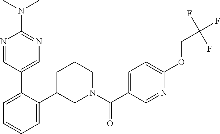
C1=C(C2=CN=C(N(C)C)N=C2)C(C2CN(C(C3=CC=C(OCC(F)(F)F)N=C3)=O)CCC2)=CC=C1
